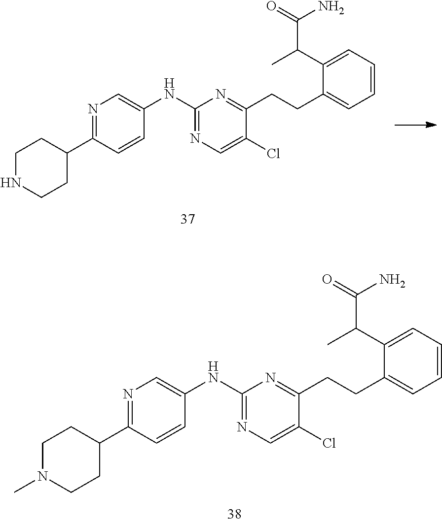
C1=CC=C(C(C(=O)N)C)C(CCC2=NC(NC3=CN=C(C4CCN(C)CC4)C=C3)=NC=C2Cl)=C1.C1=CC=C(C(C(=O)N)C)C(CCC2=NC(NC3=CN=C(C4CCNCC4)C=C3)=NC=C2Cl)=C1
